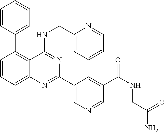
C1=C(C2=NC3=CC=CC(C4=CC=CC=C4)=C3C(NCC3=CC=CC=N3)=N2)C=C(C(NCC(N)=O)=O)C=N1
